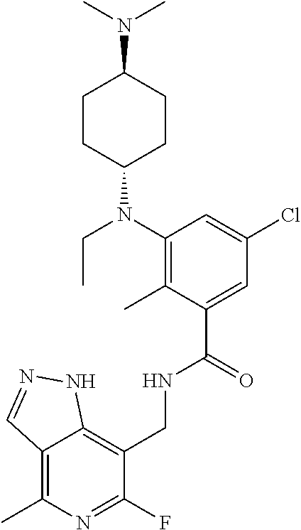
C1(CNC(C2=CC(Cl)=CC(N(C3CCC(N(C)C)CC3)CC)=C2C)=O)=C2C(=C(C)N=C1F)C=NN2
